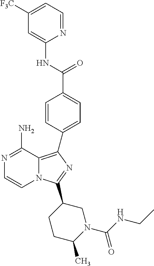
N1=C(N)C2=C(C3=CC=C(C(=O)NC4=CC([F3C])=CC=N4)C=C3)N=C(C3CCC(C)N(C(=O)NCC)C3)N2C=C1
